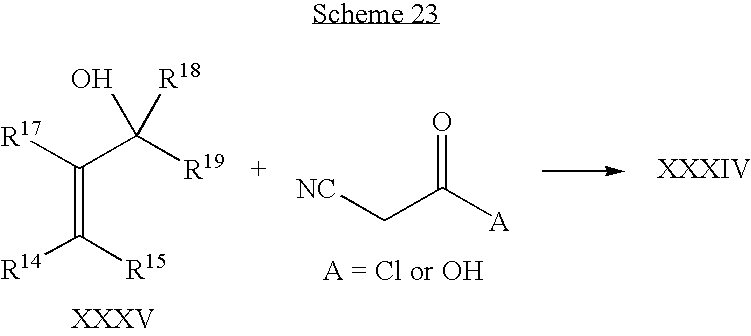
C(=C([R15])[R14])([R17])C([R19])(O)[R18].O=C([A])C[NC]
